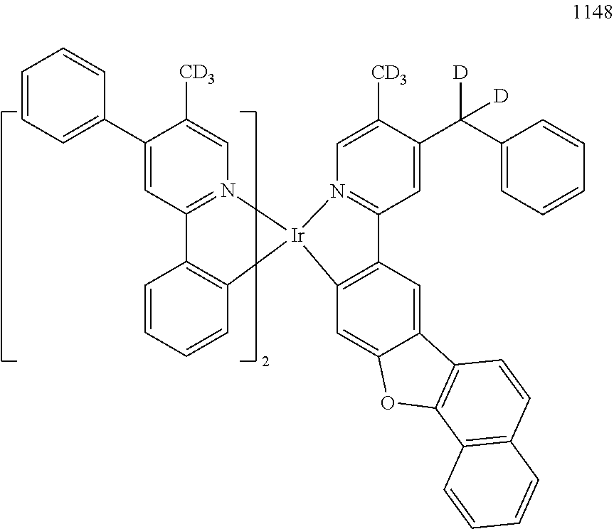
C1(C2=CC=CC=C2)=CC2=N(C=C1[CD3])[Ir]1(C3=C2C=CC=C3)N2=C(C=C(C(C3=CC=CC=C3)([D])[D])C([CD3])=C2)C2=C1C=C1C(=C2)C2=C(O1)C1=C(C=C2)C=CC=C1
